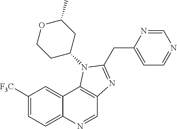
C1([F3C])=CC=C2C(=C1)C1=C(C=N2)N=C(CC2=CC=NC=N2)N1C1CC(C)OCC1
